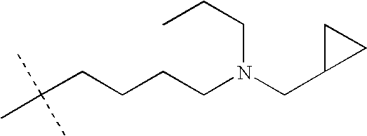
C(CCCCN(CC1CC1)CCC)(C)(C)C
